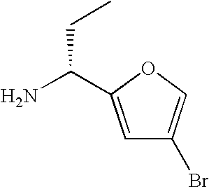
C1=C(C(N)CC)OC=C1Br
